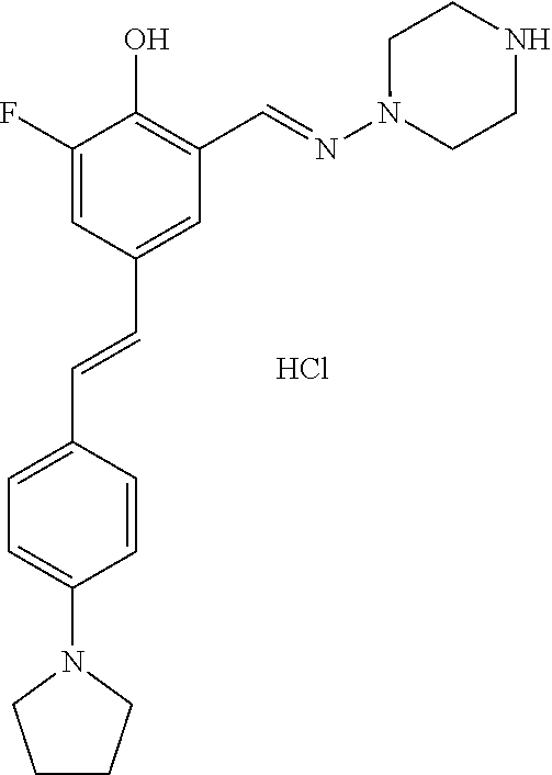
C1(F)=CC(C=CC2=CC=C(N3CCCC3)C=C2)=CC(C=NN2CCNCC2)=C1O.Cl
